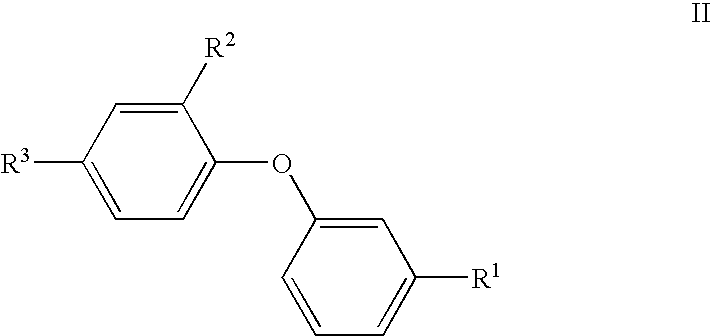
C1([R2])=CC([R3])=CC=C1OC1=CC([R1])=CC=C1
